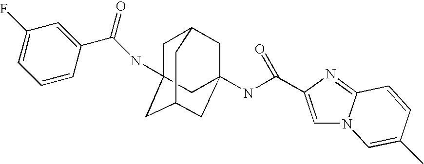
C1C2CC3(NC(=O)C4=CN5C(=N4)C=CC(C)=C5)CC(CC1(NC(C1=CC(F)=CC=C1)=O)C3)C2
